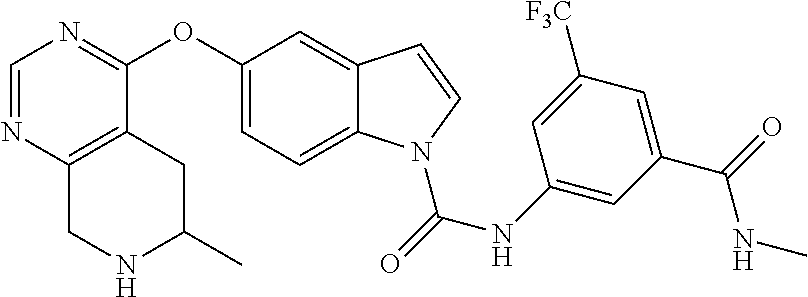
C1=NC2=C(C(OC3=CC=C4C(=C3)C=CN4C(=O)NC3=CC(C(=O)NC)=CC([F3C])=C3)=N1)CC(C)NC2
